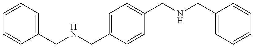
C1=CC=C(CNCC2=CC=C(CNCC3=CC=CC=C3)C=C2)C=C1
